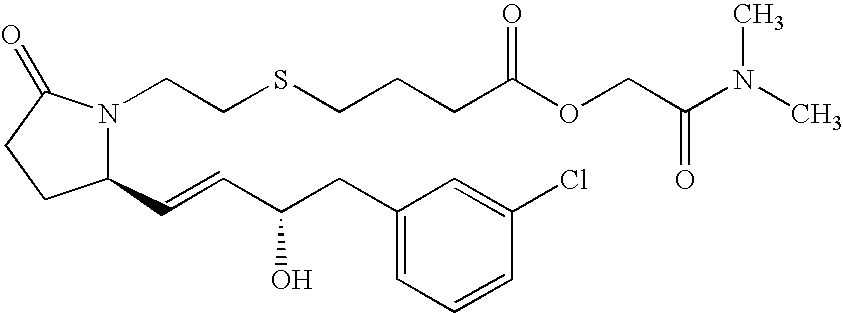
C1(C=CC(CC2=CC=CC(Cl)=C2)O)N(CCSCCCC(OCC(=O)N(C)C)=O)C(=O)CC1
